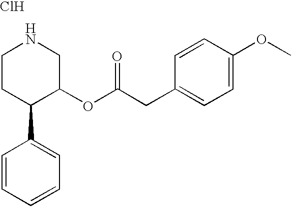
C1CC(C2=CC=CC=C2)C(OC(CC2=CC=C(OC)C=C2)=O)CN1.Cl
